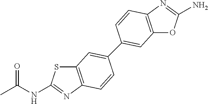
S1C2=C(N=C1NC(C)=O)C=CC(C1=CC3=C(N=C(N)O3)C=C1)=C2
